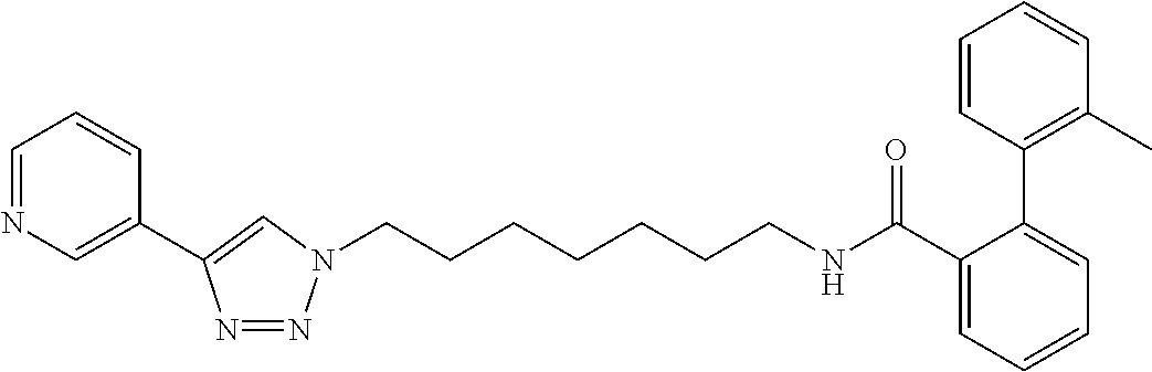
C(CCCCCCN1N=NC(C2=CN=CC=C2)=C1)NC(C1=CC=CC=C1C1=C(C)C=CC=C1)=O
